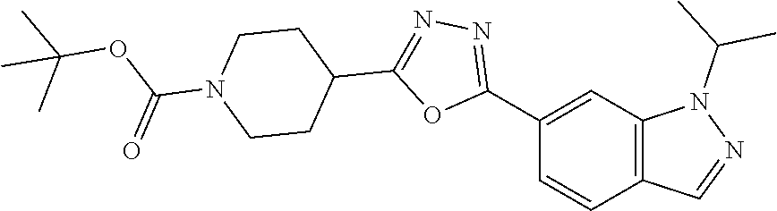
C1(C2=NN=C(C3CCN(C(OC(C)(C)C)=O)CC3)O2)=CC2=C(C=C1)C=NN2C(C)C
